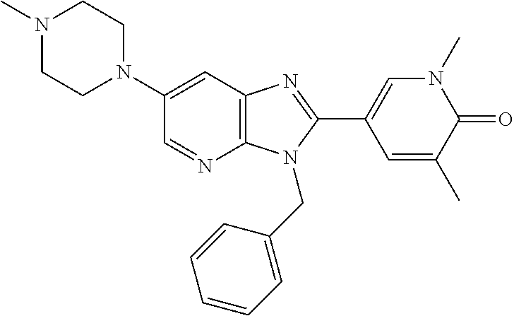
C12=C(C=C(N3CCN(C)CC3)C=N1)N=C(C1=CN(C)C(=O)C(C)=C1)N2CC1=CC=CC=C1
